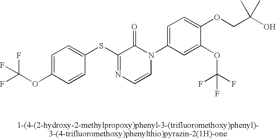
S(C1=NC=CN(C2=CC=C(OCC(O)(C)C)C(OC(F)(F)F)=C2)C1=O)C1=CC=C(OC(F)(F)F)C=C1
